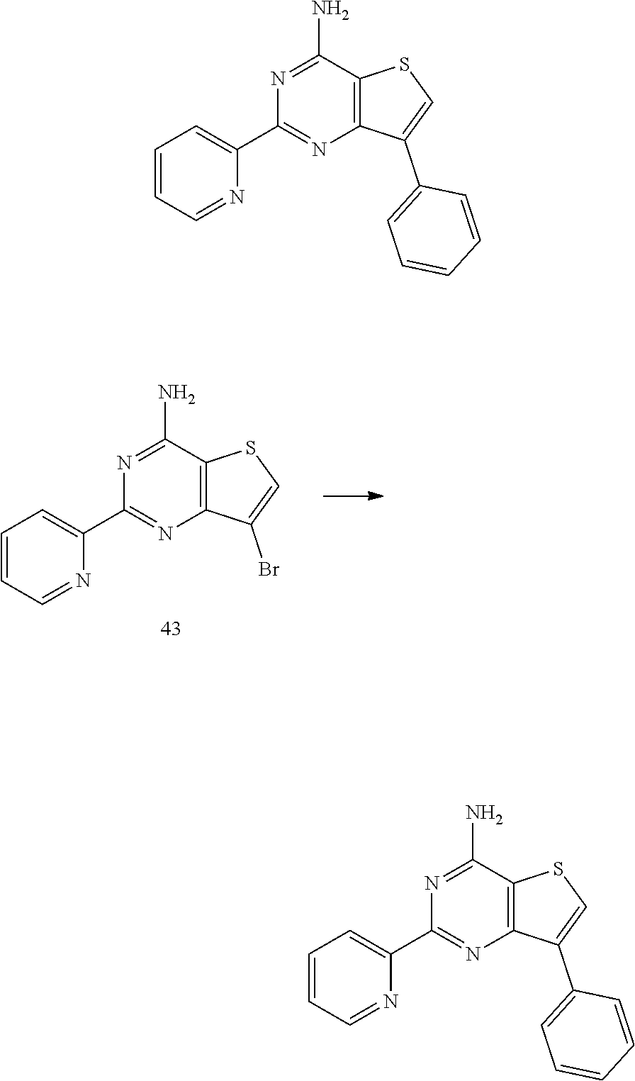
C1=CC=NC(C2=NC3=C(C(N)=N2)SC=C3Br)=C1.C1=CC=NC(C2=NC3=C(C(N)=N2)SC=C3C2=CC=CC=C2)=C1.C1=CC=NC(C2=NC3=C(C(N)=N2)SC=C3C2=CC=CC=C2)=C1
